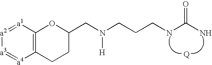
C12=C([a1]=[a2][a3]=[a4]1)OC(CN(CCCNC(N)=O)[H])CC2
